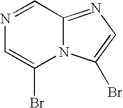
C12=NC=C(Br)N1C(Br)=CN=C2
